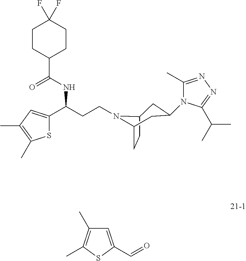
C1=C(C=O)SC(C)=C1C.C(CCN1C2CC(N3C(C)=NN=C3C(C)C)CC1CC2)(C1=CC(C)=C(C)S1)NC(=O)C1CCC(F)(F)CC1
